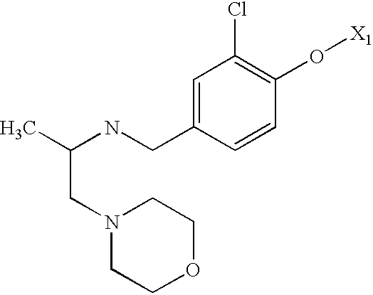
C(NCC1=CC(Cl)=C(O[X1])C=C1)(CN1CCOCC1)C
